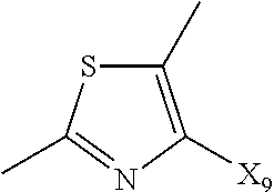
C1(C)=C([X9])N=C(C)S1
